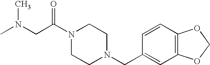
CN(CC(N1CCN(CC2=CC3=C(C=C2)OCO3)CC1)=O)C
